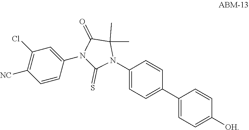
C1=C(C2=CC=C(N3C(C)(C)C(=O)N(C4=CC(Cl)=C([NC])C=C4)C3=S)C=C2)C=CC([OH])=C1
